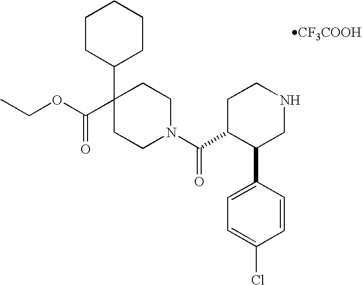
O(C(C1(C2CCCCC2)CCN(C(=O)C2C(C3=CC=C(Cl)C=C3)CNCC2)CC1)=O)CC.[CF3COOH]
